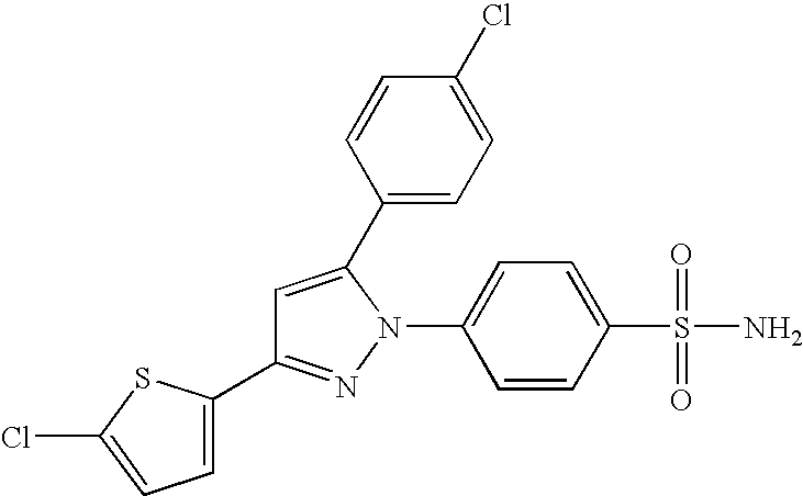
C1=C(C2=CC=C(Cl)C=C2)N(C2=CC=C(S(N)(=O)=O)C=C2)N=C1C1=CC=C(Cl)S1
